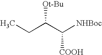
CCC(C([NHBoc])[COOH])[Ot-Bu]
